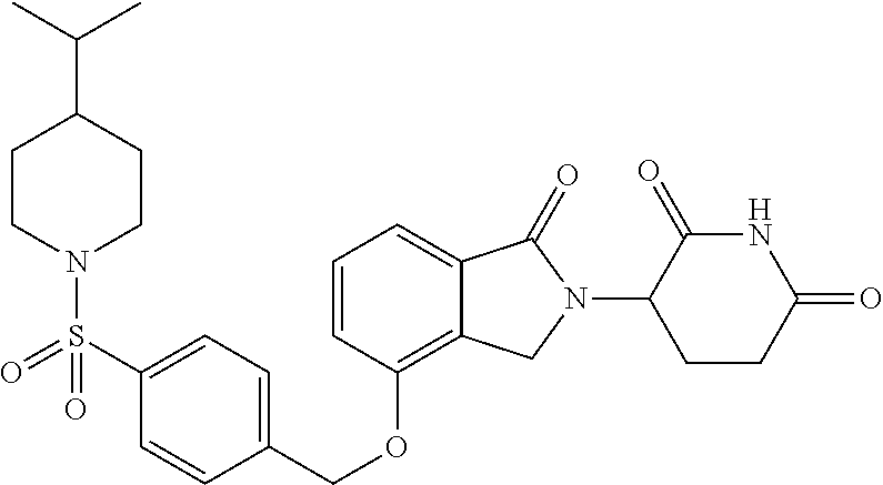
C1(=O)C(N2C(=O)C3=CC=CC(OCC4=CC=C(S(=O)(N5CCC(C(C)C)CC5)=O)C=C4)=C3C2)CCC(=O)N1
